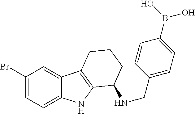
C1(Br)=CC=C2C(=C1)C1=C(N2)C(NCC2=CC=C(B(O)O)C=C2)CCC1
